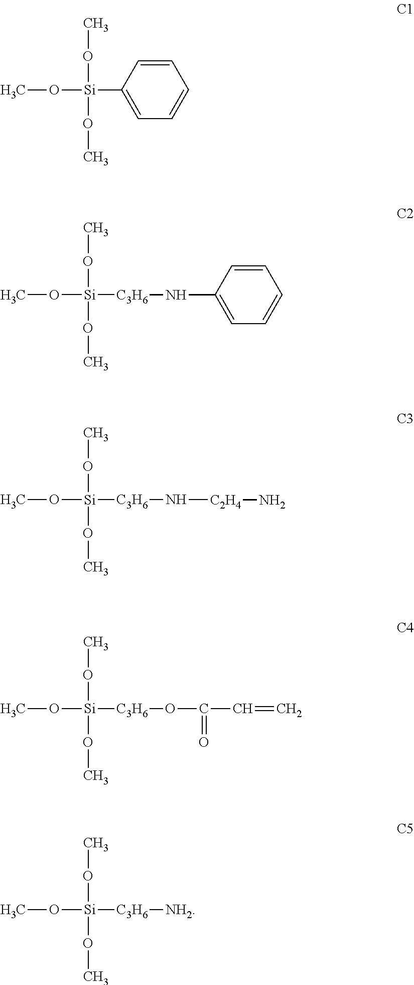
C1=CC([Si](OC)(OC)OC)=CC=C1.C1=CC(N[C3H6][Si](OC)(OC)OC)=CC=C1.[Si](OC)(OC)(OC)[C3H6]N[C2H4]N.[Si](OC)(OC)(OC)[C3H6]OC(=O)C=C.[Si](OC)(OC)(OC)[C3H6][NH2]
